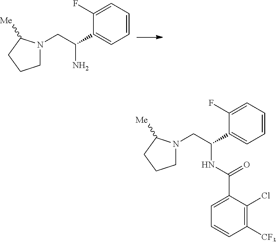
C1N(CC(N)C2=CC=CC=C2F)C([Me])CC1.C1N(CC(NC(C2=CC=CC([CF3])=C2Cl)=O)C2=CC=CC=C2F)C([Me])CC1
